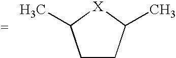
C1CC(C)[X]C1C
